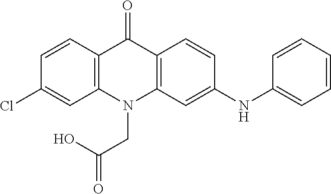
C12=C(N(CC(O)=O)C3=C(C1=O)C=CC(NC1=CC=CC=C1)=C3)C=C(Cl)C=C2
